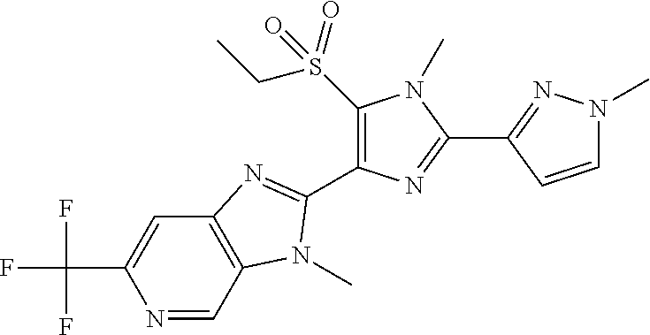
N1=CC2=C(C=C1C(F)(F)F)N=C(C1=C(S(CC)(=O)=O)N(C)C(C3=NN(C)C=C3)=N1)N2C
